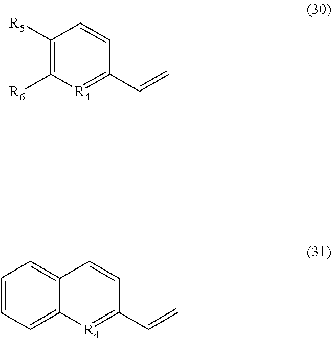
C12=CC=CC=C1[R4]=C(C=C)C=C2.C1([R5])=C([R6])[R4]=C(C=C)C=C1
